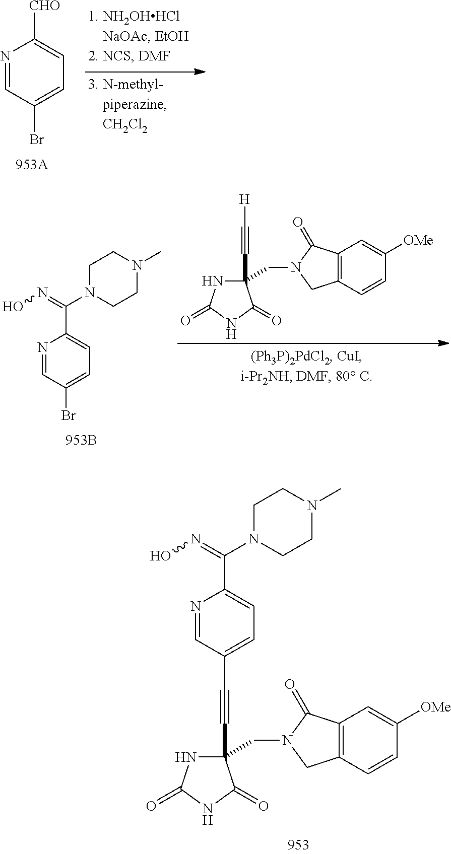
C1([CHO])=CC=C(Br)C=N1.[H]C#CC1(CN2CC3=C(C2=O)C=C([OMe])C=C3)NC(=O)NC1=O.C(=NO)(N1CCN(C)CC1)C1=CC=C(Br)C=N1.C(#CC1(CN2CC3=C(C2=O)C=C([OMe])C=C3)NC(=O)NC1=O)C1=CC=C(C(N2CCN(C)CC2)=NO)N=C1
